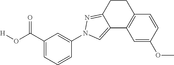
C1=C(OC)C=CC2=C1C1=CN(C3=CC(C(O[H])=O)=CC=C3)N=C1CC2
